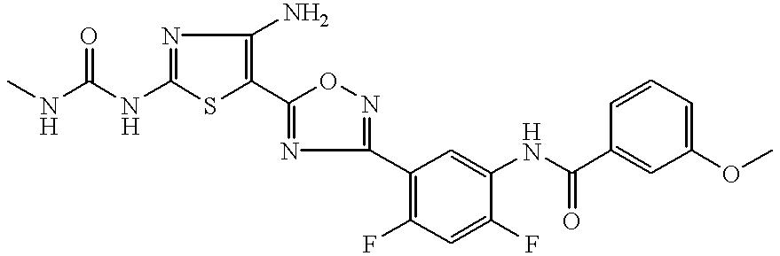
C1(NC(=O)NC)=NC(N)=C(C2=NC(C3=C(F)C=C(F)C(NC(C4=CC(OC)=CC=C4)=O)=C3)=NO2)S1
